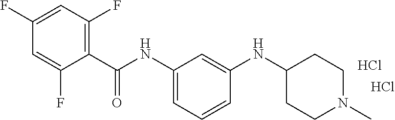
C1(F)=CC(F)=C(C(NC2=CC=CC(NC3CCN(C)CC3)=C2)=O)C(F)=C1.Cl.Cl
